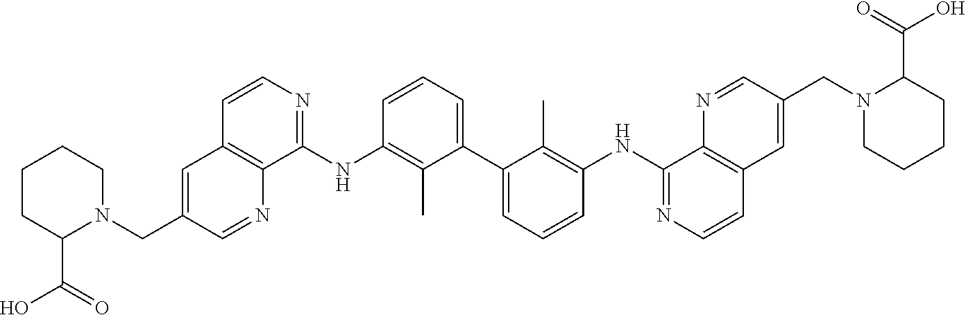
C1=CC=C(C2=CC=CC(NC3=NC=CC4=C3N=CC(CN3CCCCC3C(=O)O)=C4)=C2C)C(C)=C1NC1=NC=CC2=C1N=CC(CN1CCCCC1C(=O)O)=C2
